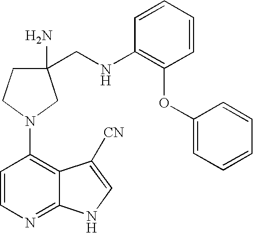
C1(CNC2=C(OC3=CC=CC=C3)C=CC=C2)(N)CCN(C2=C3C(=NC=C2)NC=C3[CN])C1
